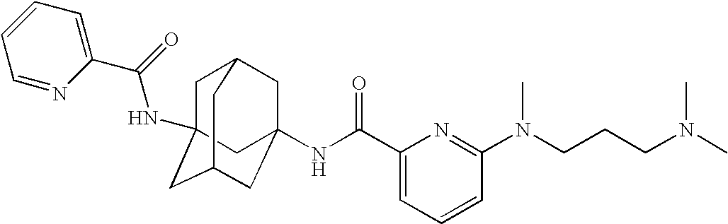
C1C2(NC(C3=CC=CC=N3)=O)CC3CC(NC(C4=CC=CC(N(CCCN(C)C)C)=N4)=O)(CC1C3)C2
